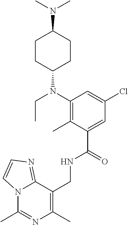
C1(CNC(C2=CC(Cl)=CC(N(C3CCC(N(C)C)CC3)CC)=C2C)=O)=C(C)N=C(C)N2C1=NC=C2
